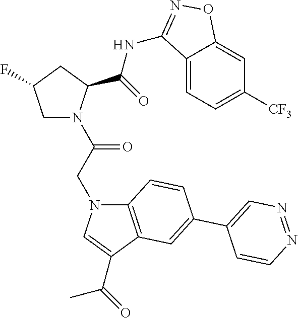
C12=CC=C([CF3])C=C1ON=C2NC(=O)C1N(C(=O)CN2C3=C(C(C(C)=O)=C2)C=C(C2=CN=NC=C2)C=C3)CC(F)C1
